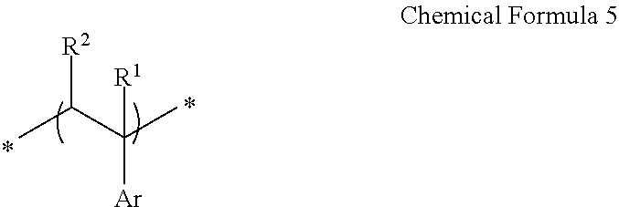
CC(C(C)([Ar])[R1])[R2]
